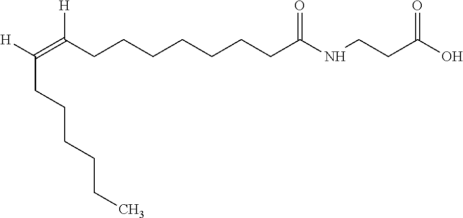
[H]C(=C(CCCCCCCC(NCCC(=O)O)=O)[H])CCCCCC
